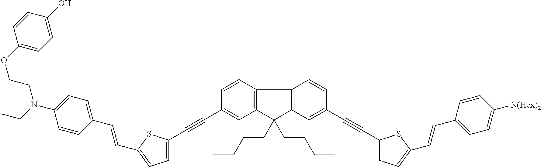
C1=CC2=C(C=C1C#CC1=CC=C(C=CC3=CC=C(N(CCOC4=CC=C(O)C=C4)CC)C=C3)S1)C(CCCC)(CCCC)C1=C2C=CC(C#CC2=CC=C(C=CC3=CC=C([N(Hex)2])C=C3)S2)=C1
